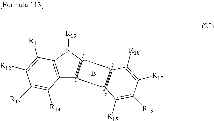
N1([R19])C2=C(C=C1)C([R14])=C([R13])C([R12])=C2[R11].C1=CC([R15])=C([R16])C([R17])=C1[R18]
